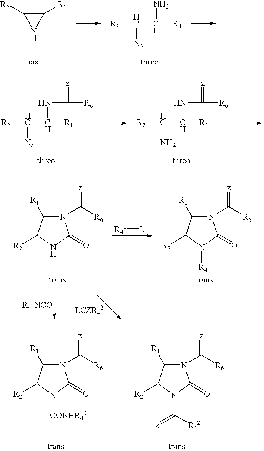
C1([R1])C([R2])N1.[R2]C(C([R1])N)[N3].[R2]C(C([R1])NC(=[z])[R6])[N3].[R2]C(C([R1])NC(=[z])[R6])N.N1(C([R6])=[z])C([R1])C([R2])NC1=O.[R41][L].N1(C([R6])=[z])C([R1])C([R2])N([R41])C1=O.N1(C([R6])=[z])C([R1])C([R2])N([CONHR43])C1=O.N1(C([R6])=[z])C([R1])C([R2])N(C([R42])=[z])C1=O
